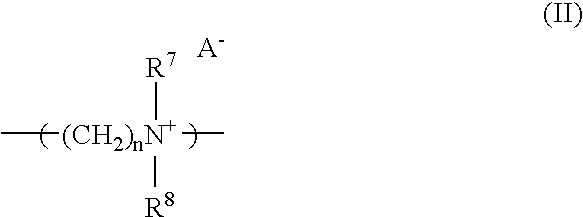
[(CH2)nN+](C)([R7])([R8])C
